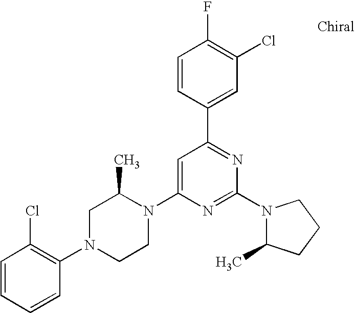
C1=CC=CC(N2CCN(C3=CC(C4=CC(Cl)=C(F)C=C4)=NC(N4C(C)CCC4)=N3)C(C)C2)=C1Cl
